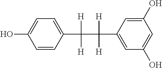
C1=CC(C([H])([H])C([H])(C2=CC(O)=CC(O)=C2)[H])=CC=C1O
